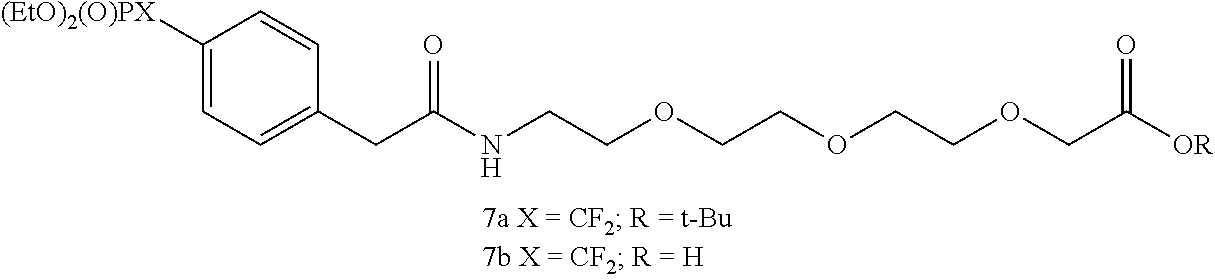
C1([(EtO)2(O)PX])=CC=C(CC(NCCOCCOCCOCC([OR])=O)=O)C=C1
